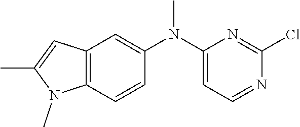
CC1=CC2=C(C=CC(N(C3=CC=NC(Cl)=N3)C)=C2)N1C
